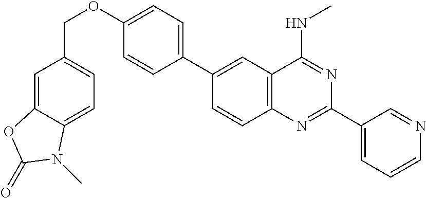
C1(C2=CC3=C(C=C2)N=C(C2=CC=CN=C2)N=C3NC)=CC=C(OCC2=CC=C3C(=C2)OC(=O)N3C)C=C1
